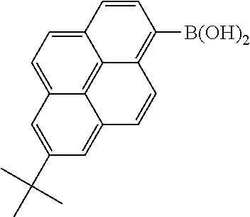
C12=CC=C3C4=C1C(=C([B(OH)2])C=C2)C=CC4=CC(C(C)(C)C)=C3
